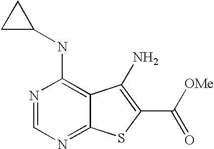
N1=CN=C2C(=C1NC1CC1)C(N)=C(C([OMe])=O)S2
